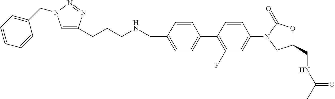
C1=C(CNCCCC2=CN(CC3=CC=CC=C3)N=N2)C=CC(C2=C(F)C=C(N3CC(CNC(=O)C)OC3=O)C=C2)=C1
